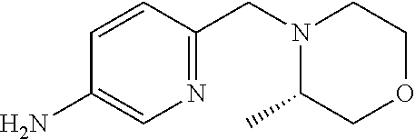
C1(N)=CN=C(CN2C(C)COCC2)C=C1
